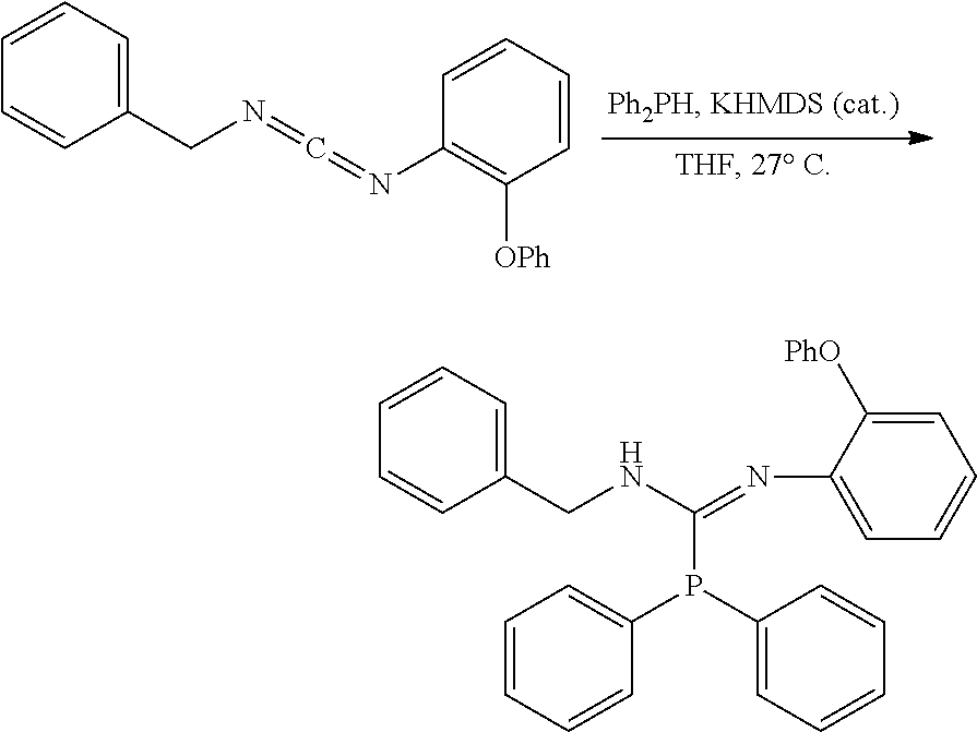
C1(CN=C=NC2=C([OPh])C=CC=C2)=CC=CC=C1.C1(CNC(P(C2=CC=CC=C2)C2=CC=CC=C2)=NC2=CC=CC=C2[PhO])=CC=CC=C1
